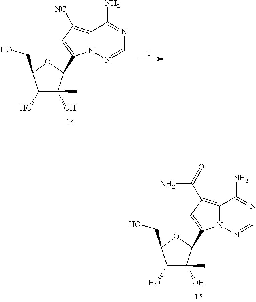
C1(O)C(C)(O)C(C2=CC(C(N)=O)=C3N2N=CN=C3N)OC1CO.C1(O)C(C)(O)C(C2=CC([NC])=C3N2N=CN=C3N)OC1CO
